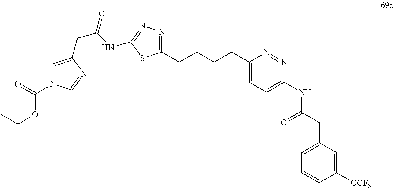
C(C(NC1=NN=C(CCCCC2=CC=C(NC(CC3=CC=CC([OCF3])=C3)=O)N=N2)S1)=O)C1=CN(C(=O)OC(C)(C)C)C=N1
